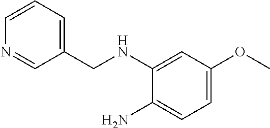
C1(CNC2=CC(OC)=CC=C2N)=CC=CN=C1
